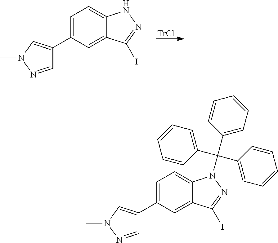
[TrCl].C1=C(C2=CN(C)N=C2)C=C2C(=C1)NN=C2I.C1=C(C2=CN(C)N=C2)C=C2C(=C1)N(C(C1=CC=CC=C1)(C1=CC=CC=C1)C1=CC=CC=C1)N=C2I
